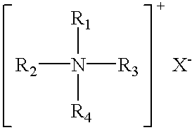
[R2]N([R3])([R1])[R4].[X-]
